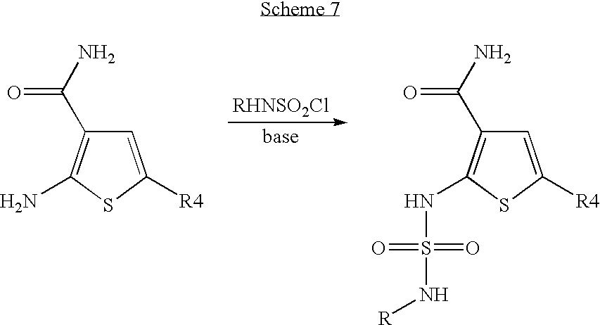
C1=C([R4])SC(N)=C1C(N)=O.C1=C([R4])SC(NS(N[R])(=O)=O)=C1C(N)=O
